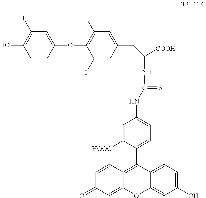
C(CC1=CC(I)=C(OC2=CC(I)=C(O)C=C2)C(I)=C1)(NC(NC1=CC=C(C2=C3C=CC(=O)C=C3OC3=CC(O)=CC=C23)C([HOOC])=C1)=S)[COOH]
